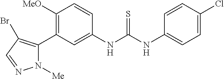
C1([MeO])=C(C2=C(Br)C=NN2[Me])C=C(NC(NC2=CC=C(Cl)C=C2)=S)C=C1
